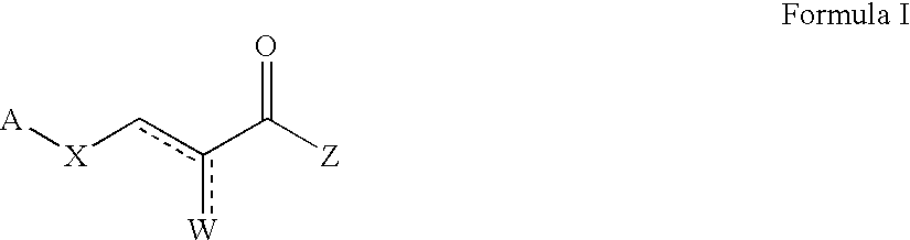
[A][X]cc(C([Z])=O)[W]
